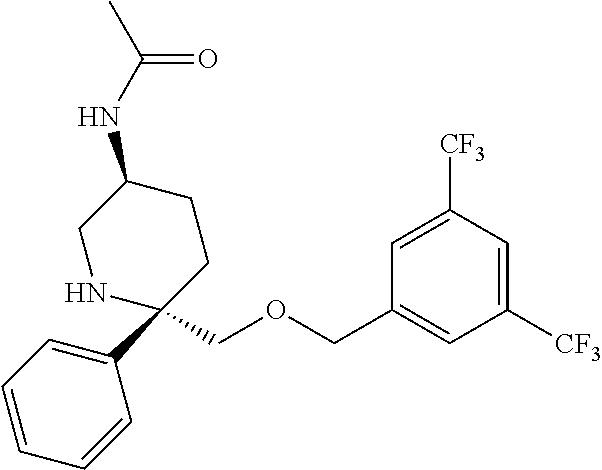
C1C(NC(C)=O)CNC(C2=CC=CC=C2)(COCC2=CC([CF3])=CC([CF3])=C2)C1
